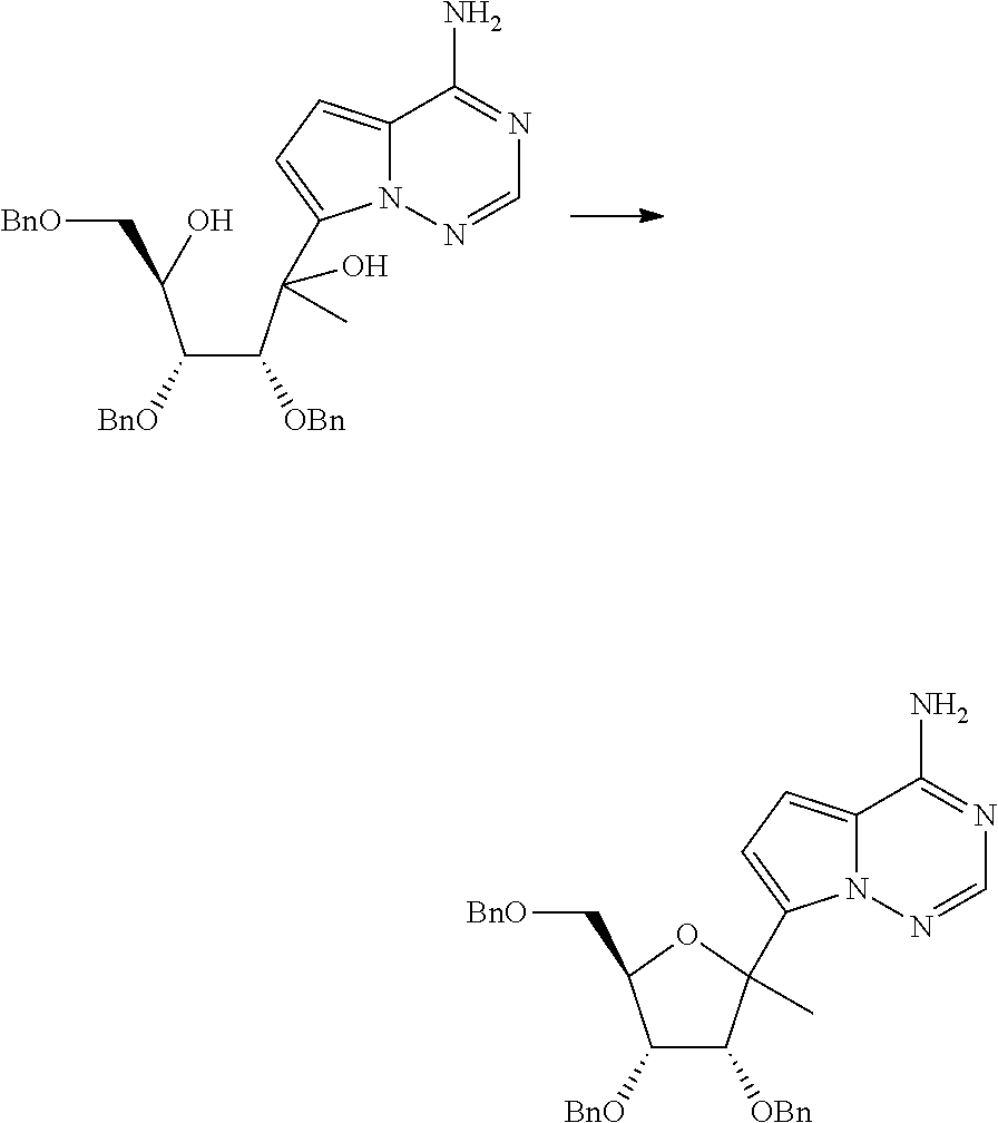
C(C(C(O)(C1=CC=C2N1N=CN=C2N)C)[OBn])(C(O)C[BnO])[BnO].C1([BnO])C([OBn])C(C2=CC=C3N2N=CN=C3N)(C)OC1C[BnO]
